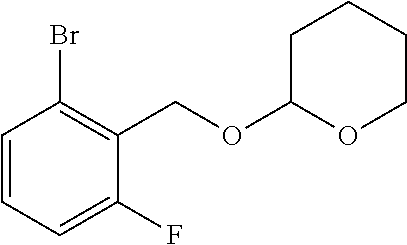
C1=CC=C(F)C(COC2OCCCC2)=C1Br
